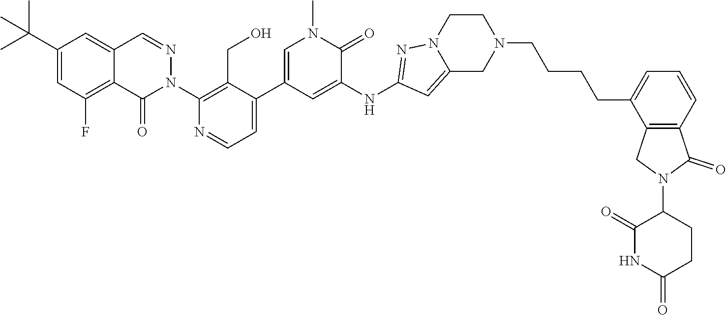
C1(C(C)(C)C)=CC(F)=C2C(=C1)C=NN(C1=C(CO)C(C3=CN(C)C(=O)C(NC4=NN5C(=C4)CN(CCCCC4=CC=CC6=C4CN(C4CCC(=O)NC4=O)C6=O)CC5)=C3)=CC=N1)C2=O
